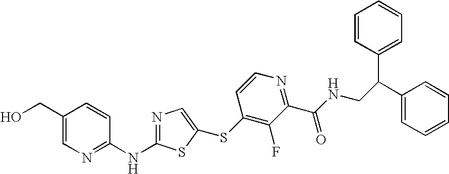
C1(CO)=CN=C(NC2=NC=C(SC3=C(F)C(C(NCC(C4=CC=CC=C4)C4=CC=CC=C4)=O)=NC=C3)S2)C=C1
